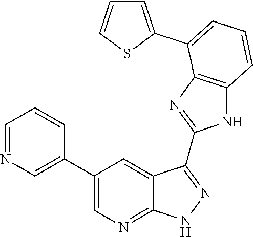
C1=NC=C(C2=CN=C3C(=C2)C(C2=NC4=C(N2)C=CC=C4C2=CC=CS2)=NN3)C=C1
